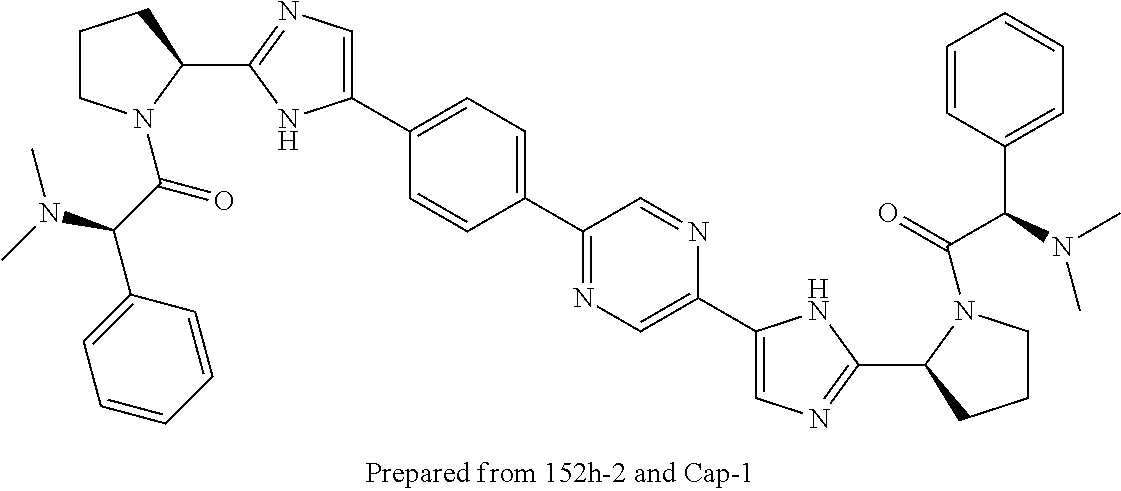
C1CN(C(=O)C(N(C)C)C2=CC=CC=C2)C(C2=NC=C(C3=CC=C(C4=NC=C(C5=CN=C(C6N(C(=O)C(C7=CC=CC=C7)N(C)C)CCC6)N5)N=C4)C=C3)N2)C1
